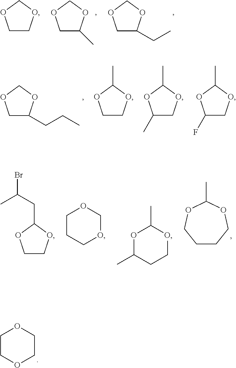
C1COCCO1.C1C(C)OCO1.C1C(CC)OCO1.C1COCO1.C1C(CCC)OCO1.C1COC(C)O1.C1(C)COC(C)O1.C1(F)COC(C)O1.C1CCOC(C)OC1.C1COC(CC(Br)C)O1.C1CCOCO1.O1C(C)CCOC1C
